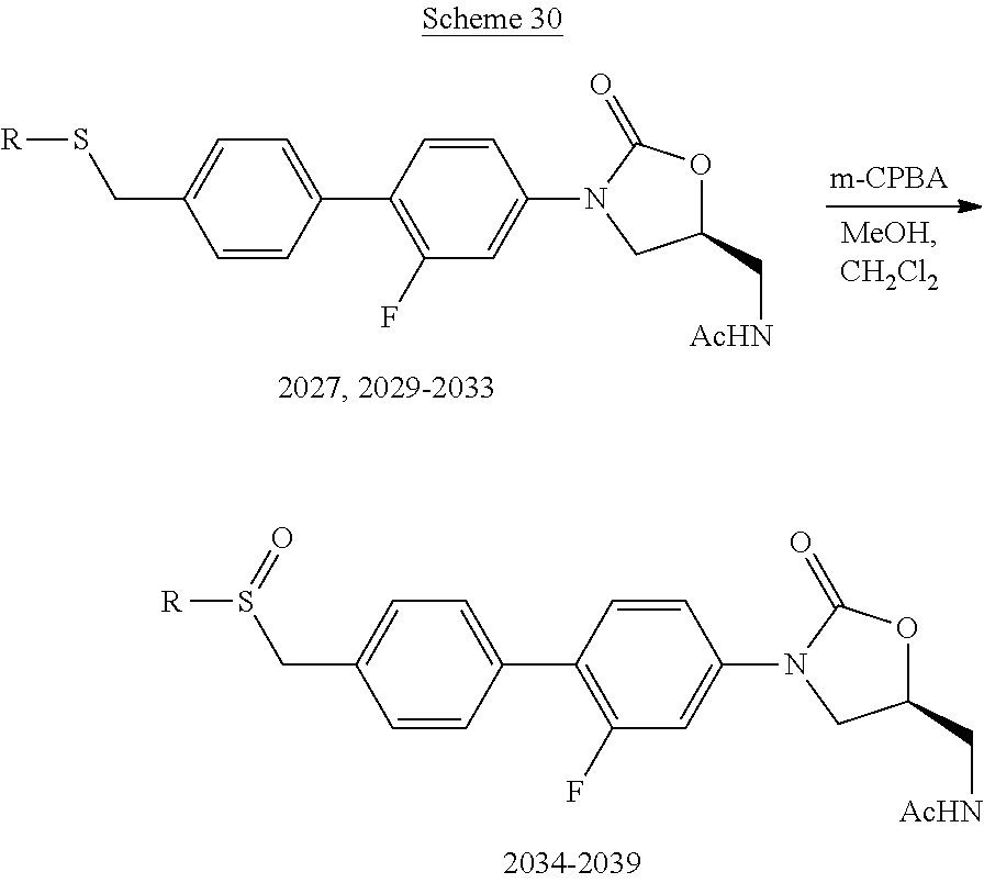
C1=CC(C2=C(F)C=C(N3CC(C[AcHN])OC3=O)C=C2)=CC=C1CS[R].C1=CC(C2=C(F)C=C(N3CC(C[AcHN])OC3=O)C=C2)=CC=C1CS([R])=O
